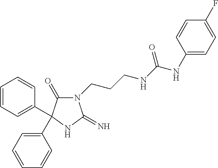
N1(CCCNC(NC2=CC=C(F)C=C2)=O)C(=O)C(C2=CC=CC=C2)(C2=CC=CC=C2)NC1=N
